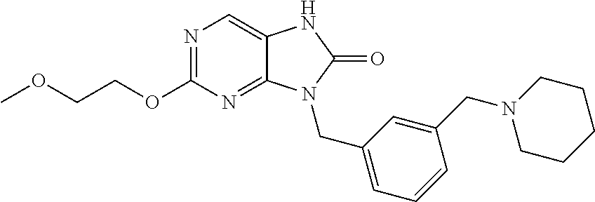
N1=C(OCCOC)N=C2C(=C1)NC(=O)N2CC1=CC=CC(CN2CCCCC2)=C1
